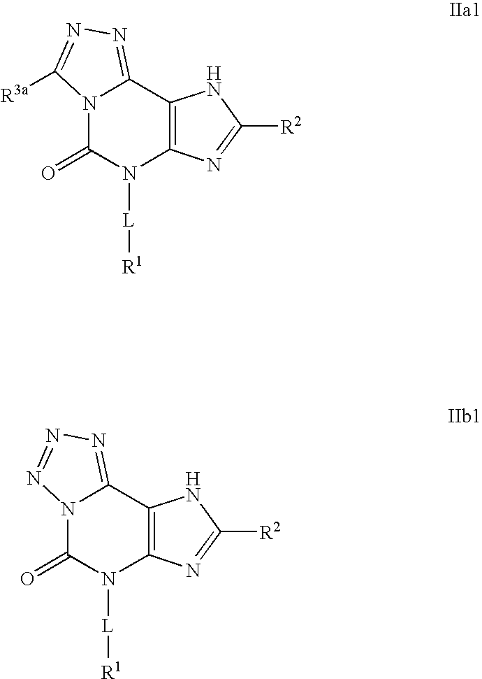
N12C(=O)N([L][R1])C3=C(C1=NN=C2[R3a])NC([R2])=N3.N12C(=O)N([L][R1])C3=C(C1=NN=N2)NC([R2])=N3
